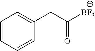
C(C1=CC=CC=C1)C([BF3])=O
